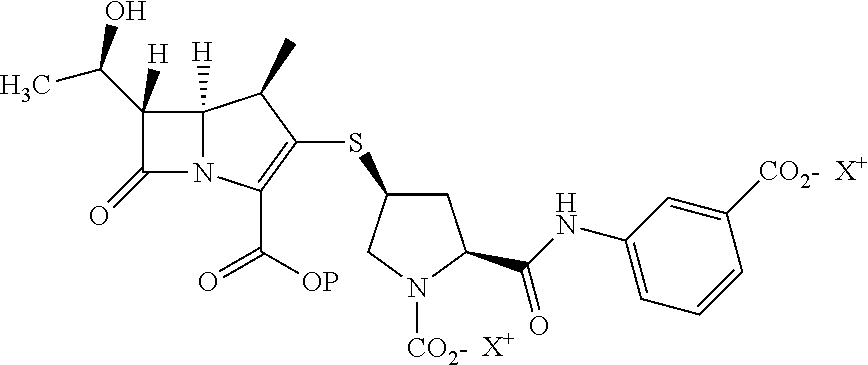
C12([H])C(C(O)C)([H])C(=O)N1C(C([OP])=O)=C(SC1CC(C(NC3=CC=CC([CO2-  X+])=C3)=O)N([CO2-])C1)C2C.[X+]
